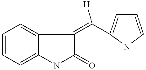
C1=CC=C2C(=C1)C(=C([H])C1=CC=CN1)C(=O)N2
